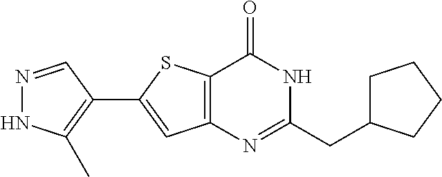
N1=CC(C2=CC3=C(S2)C(=O)NC(CC2CCCC2)=N3)=C(C)N1
